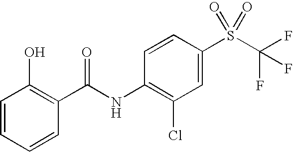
C1=CC=CC(C(NC2=C(Cl)C=C(S(C(F)(F)F)(=O)=O)C=C2)=O)=C1O
